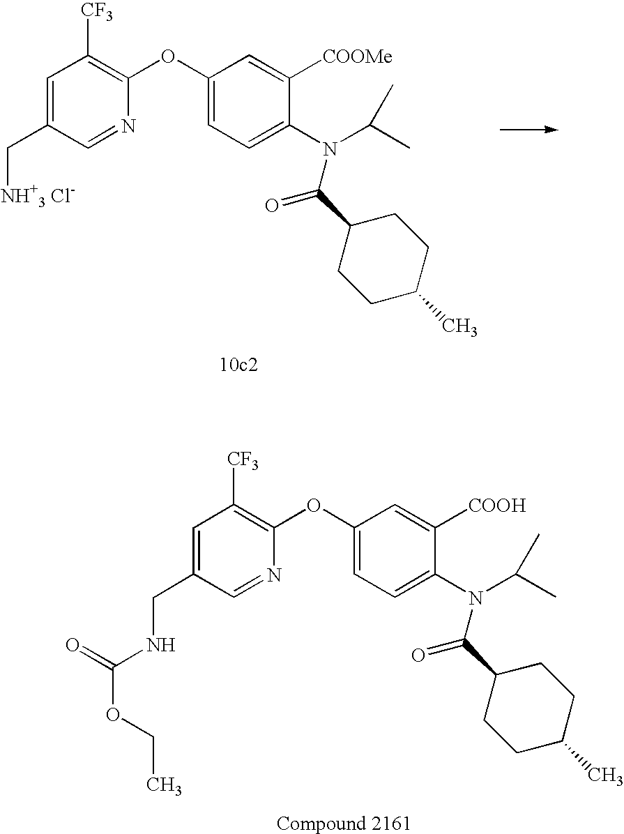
C1=C(C[NH+3 Cl-])C=NC(OC2=CC=C(N(C(C)C)C(C3CCC(C)CC3)=O)C([COOMe])=C2)=C1[CF3].C1=C(CNC(=O)OCC)C=NC(OC2=CC=C(N(C(C)C)C(C3CCC(C)CC3)=O)C([COOH])=C2)=C1[CF3]
